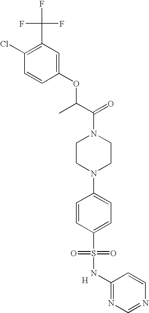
C1(Cl)=C(C(F)(F)F)C=C(OC(C(=O)N2CCN(C3=CC=C(S(=O)(=O)NC4=NC=NC=C4)C=C3)CC2)C)C=C1.[H]
